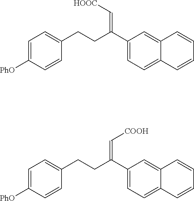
C1([PhO])=CC=C(CCC(C2=CC=C3C(=C2)C=CC=C3)=C[HOOC])C=C1.C1([PhO])=CC=C(CCC(C2=CC=C3C(=C2)C=CC=C3)=C[COOH])C=C1
